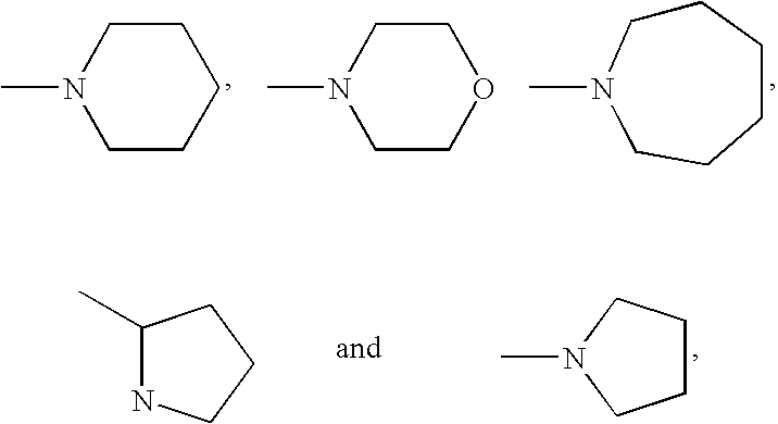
C1CN(C)CCCC1.N1(C)CCCCC1.N1(C)CCOCC1.C1CCN(C)C1.C1(C)NCCC1
